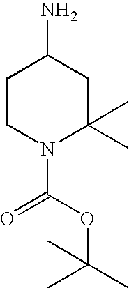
C1CN(C(OC(C)(C)C)=O)C(C)(C)CC1N
